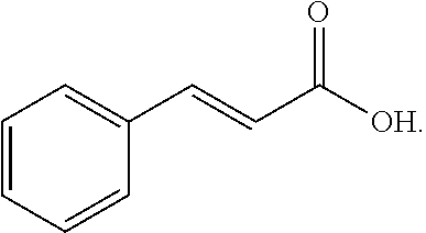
C1=CC=CC(C=CC([OH])=O)=C1
